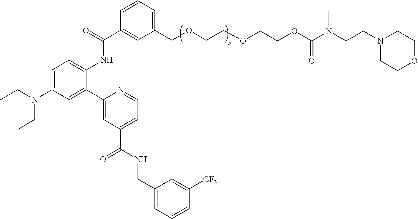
C1=C(N(CC)CC)C=C(C2=CC(C(NCC3=CC=CC([CF3])=C3)=O)=CC=N2)C(NC(C2=CC(COCCOCCOC(N(CCN3CCOCC3)C)=O)=CC=C2)=O)=C1
